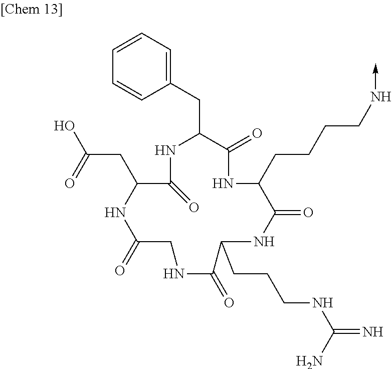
C1(CC2C(=O)NC(CCCCN->C)C(=O)NC(CCCNC(N)=N)C(=O)NCC(=O)NC(CC(O)=O)C(=O)N2)=CC=CC=C1
